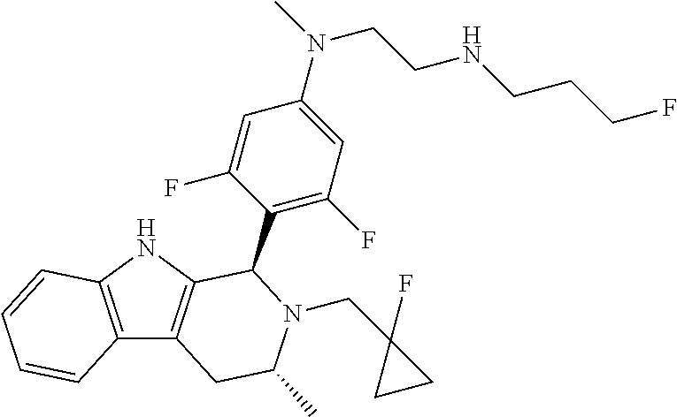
C12=C(NC3=C1CC(C)N(CC1(F)CC1)C3C1=C(F)C=C(N(CCNCCCF)C)C=C1F)C=CC=C2
